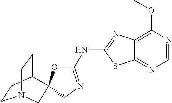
C1CC2CCN1CC21OC(NC2=NC3=C(OC)N=CN=C3S2)=NC1
